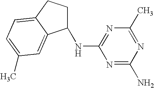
N1=C(N)N=C(C)N=C1NC1CCC2=CC=C(C)C=C12
